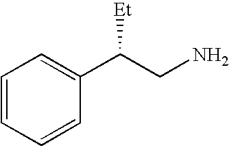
C1=CC=CC(C(CN)[Et])=C1
